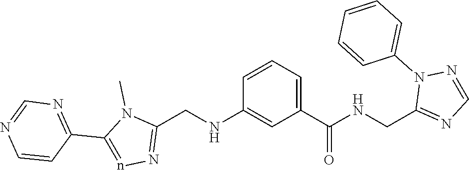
C1(C2=nN=C(CNC3=CC(C(NCC4=NC=NN4C4=CC=CC=C4)=O)=CC=C3)N2C)=NC=NC=C1
